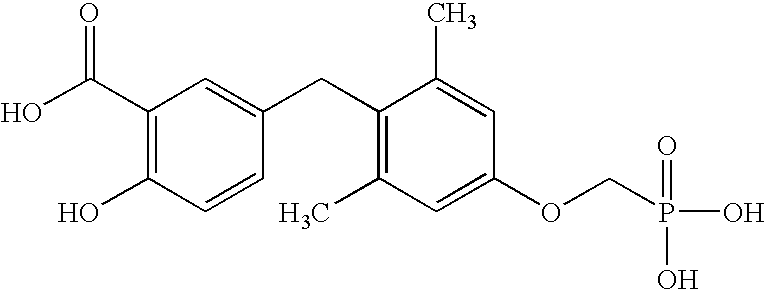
C1(C(O)=O)=C(O)C=CC(CC2=C(C)C=C(OCP(=O)(O)O)C=C2C)=C1
